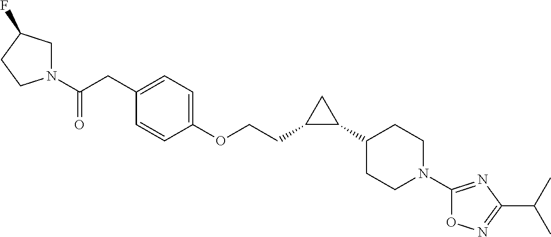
N1(C(CC2=CC=C(OCCC3C(C4CCN(C5=NC(C(C)C)=NO5)CC4)C3)C=C2)=O)CC(F)CC1
